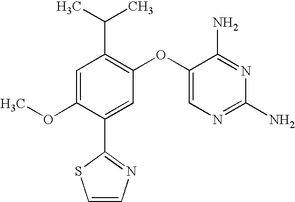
C1=C(OC)C(C2=NC=CS2)=CC(OC2=CN=C(N)N=C2N)=C1C(C)C
